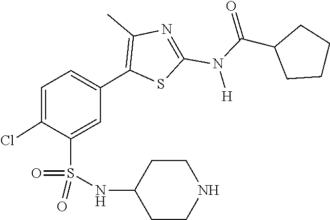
O=C(N(C1=NC(C)=C(C2=CC=C(Cl)C(S(=O)(NC3CCNCC3)=O)=C2)S1)[H])C1CCCC1
